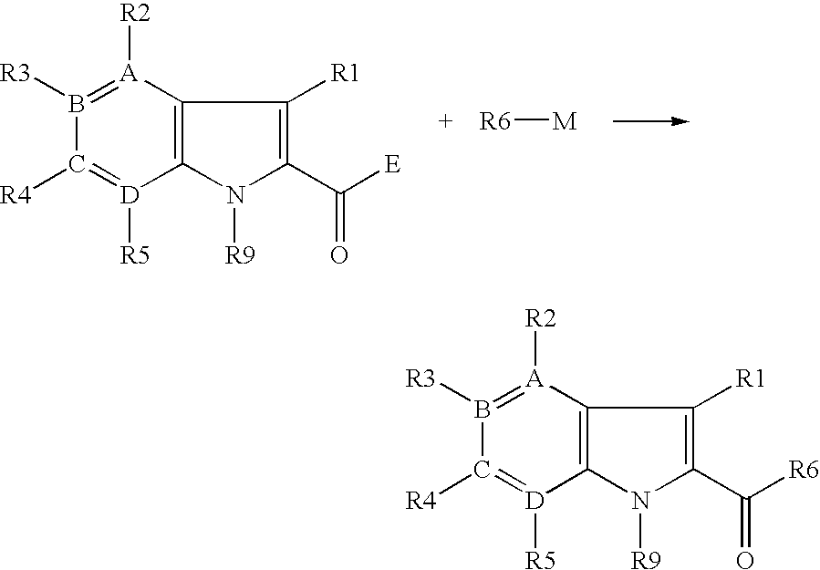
C12=C(N([R9])C(C([E])=O)=C1[R1])[D]([R5])=C([R4])B([R3])=[A]2[R2].[+    R6][M].C12=C(N([R9])C(C([R6])=O)=C1[R1])[D]([R5])=C([R4])B([R3])=[A]2[R2]
